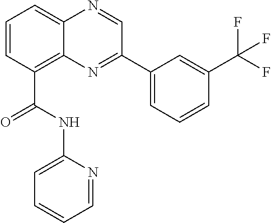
C1=CC(C(NC2=CC=CC=N2)=O)=C2C(=C1)N=CC(C1=CC=CC(C(F)(F)F)=C1)=N2
